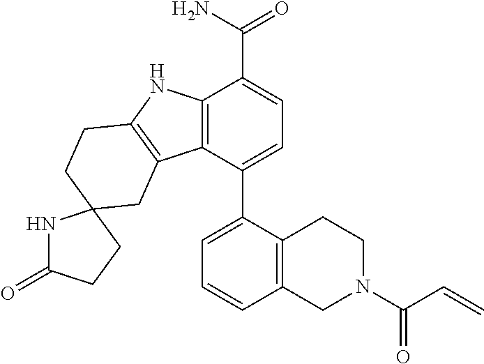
C12=C(C(C3=CC=CC4=C3CCN(C(C=C)=O)C4)=CC=C1C(N)=O)C1=C(N2)CCC2(C1)NC(=O)CC2
